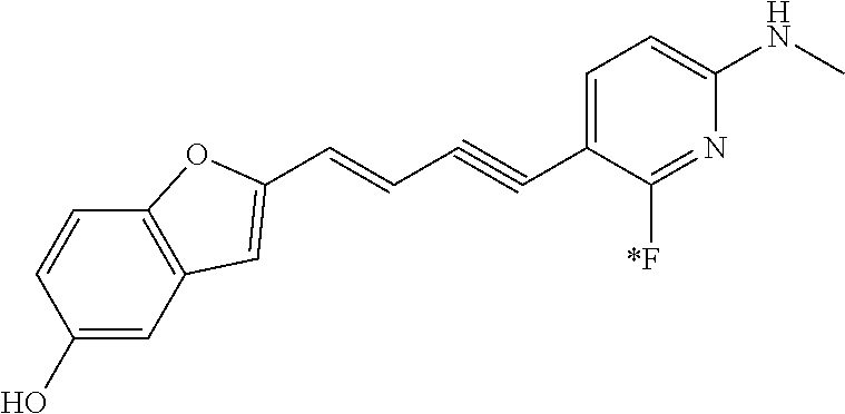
OC1=CC2=C(C=C1)OC(C=CC#CC1=CC=C(NC)N=C1[*F])=C2
